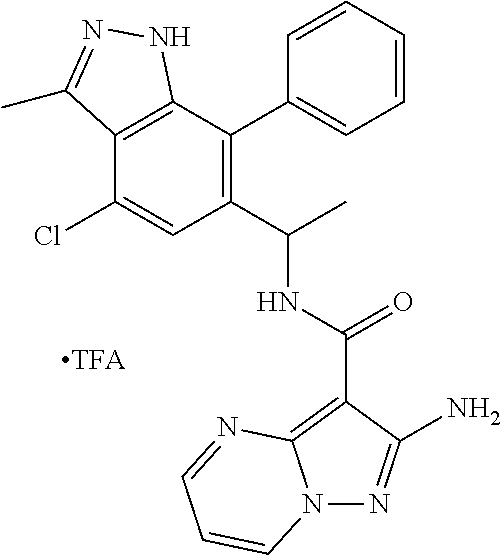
C1=CC=CC(C2=C(C(C)NC(=O)C3=C4N(N=C3N)C=CC=N4)C=C(Cl)C3=C2NN=C3C)=C1
